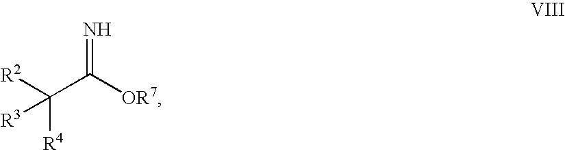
C(C([OR7])=N)([R4])([R2])[R3]
